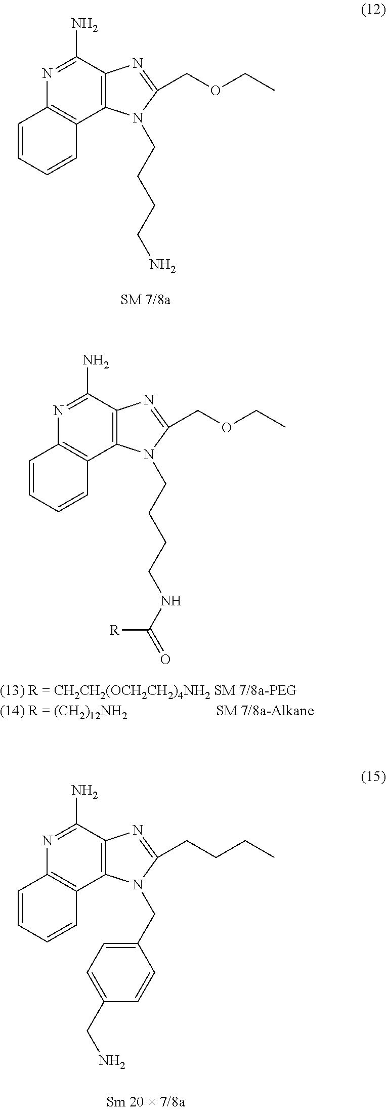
N1=C(N)C2=C(C3=C1C=CC=C3)N(CCCCN)C(COCC)=N2.N1=C(N)C2=C(C3=C1C=CC=C3)N(CCCCNC(=O)[R])C(COCC)=N2.N1=C(N)C2=C(C3=C1C=CC=C3)N(CC1=CC=C(CN)C=C1)C(CCCC)=N2
